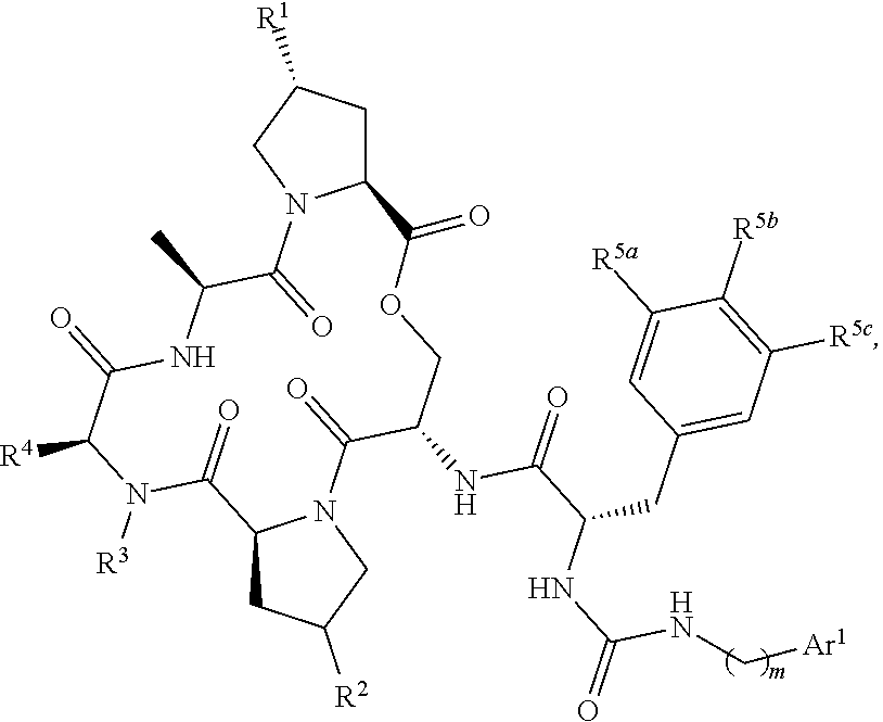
C12CC([R1])CN1C(=O)C(C)NC(=O)C([R4])N([R3])C(=O)C1CC([R2])CN1C(=O)C(NC(=O)C(CC1=CC([R5c])=C([R5b])C([R5a])=C1)NC(NC[Ar1])=O)COC2=O
